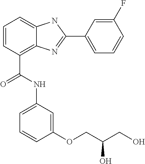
C1=CC(C(NC2=CC=CC(OCC(CO)O)=C2)=O)=C2C(=C1)NC(C1=CC=CC(F)=C1)=N2
